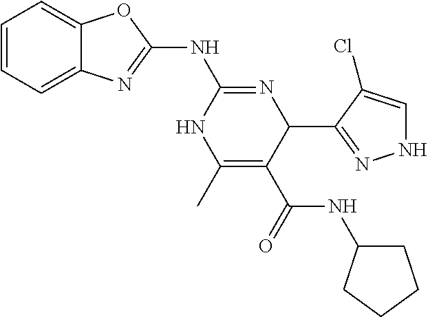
C1=CC=C2C(=C1)OC(NC1=NC(C3=NNC=C3Cl)C(C(NC3CCCC3)=O)=C(C)N1)=N2
